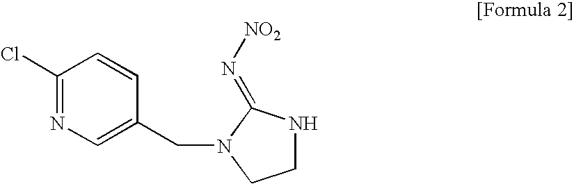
C1(Cl)=NC=C(CN2C(=N[NO2])NCC2)C=C1
